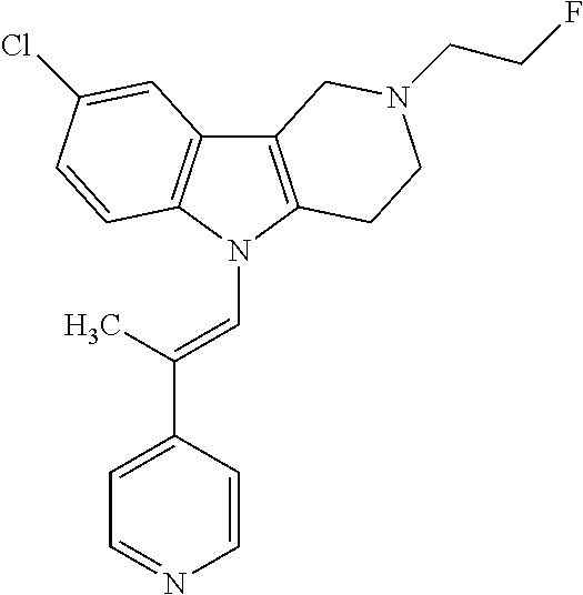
C12=C(N(C=C(C3=CC=NC=C3)C)C3=C1C=C(Cl)C=C3)CCN(CCF)C2
